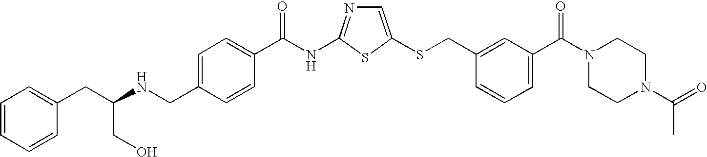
C1=C(SCC2=CC(C(N3CCN(C(=O)C)CC3)=O)=CC=C2)SC(NC(=O)C2=CC=C(CNC(CC3=CC=CC=C3)CO)C=C2)=N1
